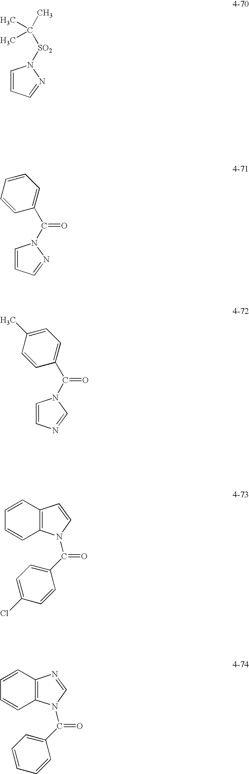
C1=CN(C(C2=CC=CC=C2)=O)N=C1.C1=CN(C(C2=CC=C(C)C=C2)=O)C=N1.C1=CN([SO2]C(C)(C)C)N=C1.C12=C(C=CC=C1)C=CN2C(C1=CC=C(Cl)C=C1)=O.C12=C(C=CC=C1)N=CN2C(C1=CC=CC=C1)=O
